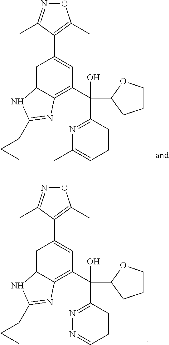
C1(C(O)(C2CCCO2)C2=NC(C)=CC=C2)=C2C(=CC(C3=C(C)ON=C3C)=C1)NC(C1CC1)=N2.C1(C(O)(C2CCCO2)C2=NN=CC=C2)=C2C(=CC(C3=C(C)ON=C3C)=C1)NC(C1CC1)=N2
